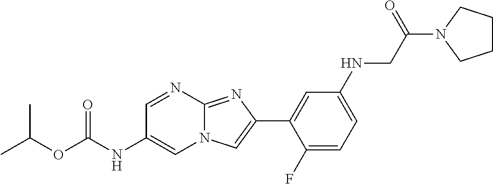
C1=NC2=NC(C3=CC(NCC(N4CCCC4)=O)=CC=C3F)=CN2C=C1NC(OC(C)C)=O
